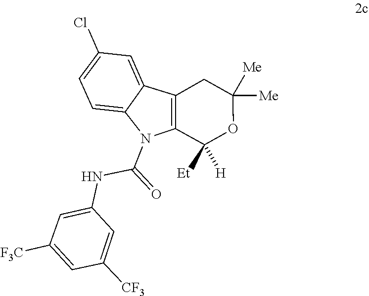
C1([Et])([H])OC([Me])([Me])CC2=C1N(C(NC1=CC([F3C])=CC([CF3])=C1)=O)C1=CC=C(Cl)C=C21
